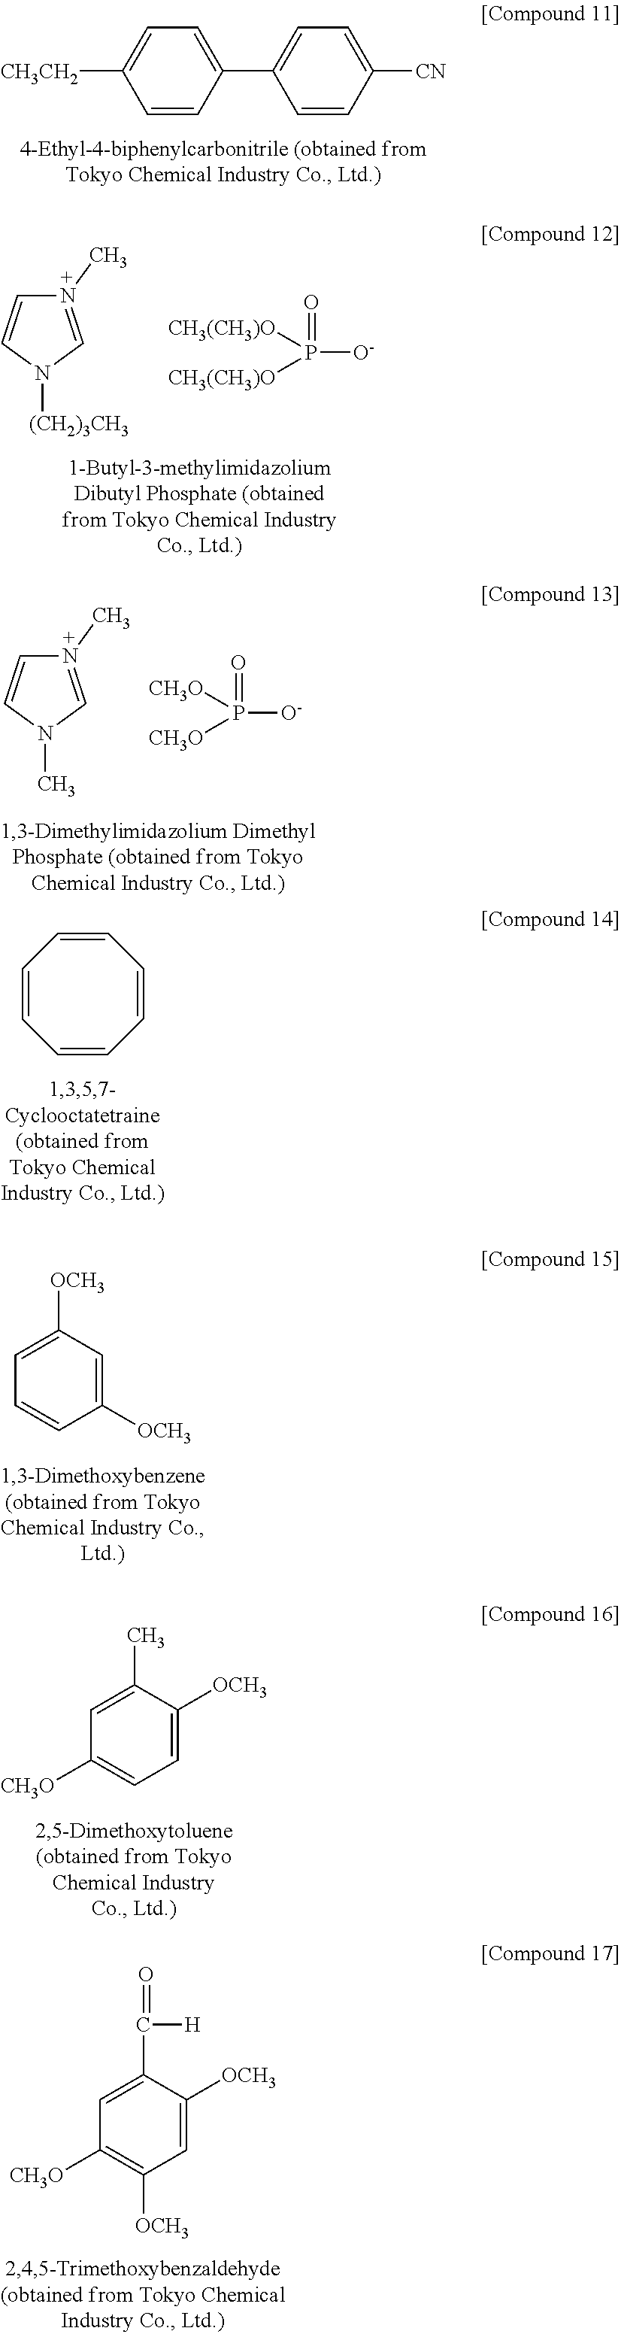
C1=CC(C2=CC=C([CN])C=C2)=CC=C1[CH3CH2].N1(C)=CN([(CH2)3CH3])C=C1.P([O-])(=O)([CH3(CH3)O])[CH3(CH3)O].N1(C)=CN(C)C=C1.P([O-])(=O)([CH3O])[CH3O].C1=CC=CC=CC=C1.C1=C([OCH3])C=C([OCH3])C=C1.C1=C(C)C([OCH3])=CC=C1[CH3O].C1=C(C([H])=O)C([OCH3])=CC([OCH3])=C1[CH3O]
